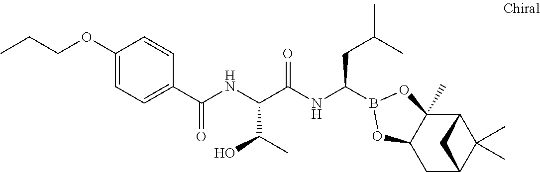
C1(C(NC(C(NC(CC(C)C)B2OC3(C)C4C(C)(C)C(CC3O2)C4)=O)C(C)O)=O)=CC=C(OCCC)C=C1
